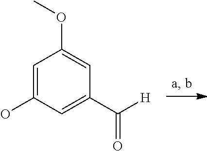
C1=C(O)C=C(C([H])=O)C=C1OC
